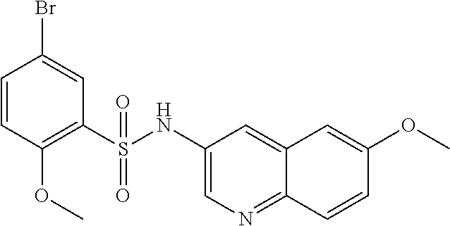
C1=CC(OC)=C(S(NC2=CN=C3C(=C2)C=C(OC)C=C3)(=O)=O)C=C1Br
